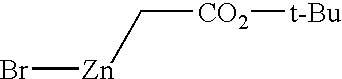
C([CO2][t-Bu])[Zn]Br
